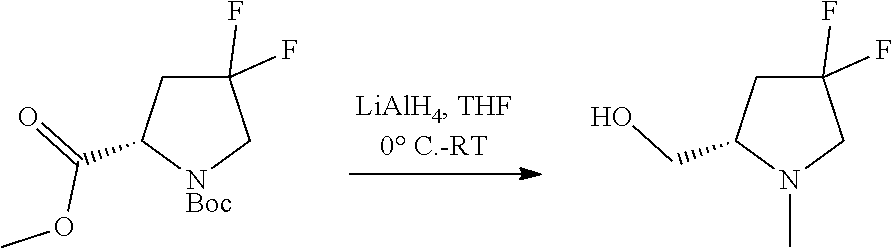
O=C(OC)C1CC(F)(F)C[NBoc]1.OCC1CC(F)(F)CN1C
